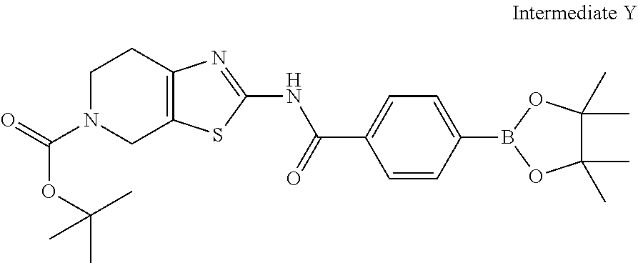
N1(C(=O)OC(C)(C)C)CCC2=C(C1)SC(NC(C1=CC=C(B3OC(C)(C)C(C)(C)O3)C=C1)=O)=N2
